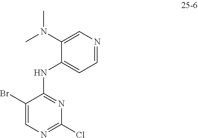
N1=C(Cl)N=C(NC2=CC=NC=C2N(C)C)C(Br)=C1
